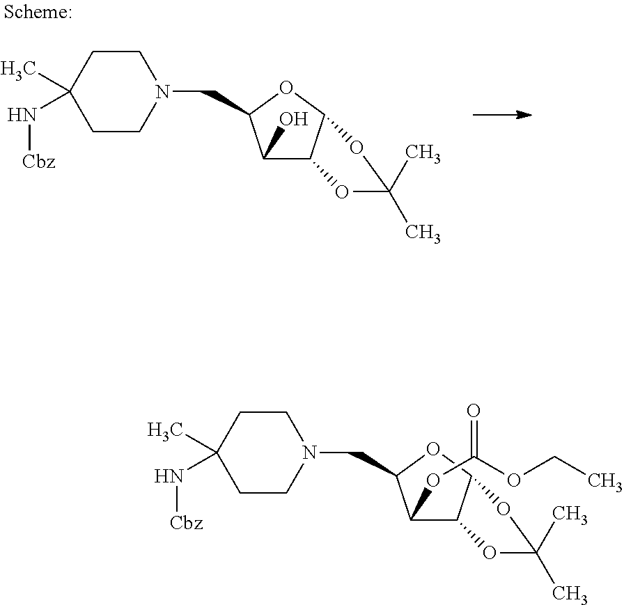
N1(CC2C(O)C3C(O2)OC(C)(C)O3)CCC(C)(N[Cbz])CC1.N1(CC2C(OC(=O)OCC)C3C(O2)OC(C)(C)O3)CCC(C)(N[Cbz])CC1
